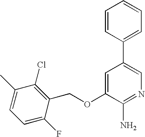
C(OC1=CC(C2=CC=CC=C2)=CN=C1N)C1=C(Cl)C(C)=CC=C1F
